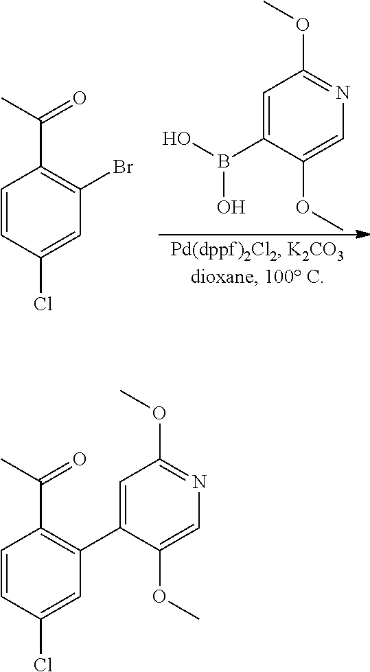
C1=C(B(O)O)C(OC)=CN=C1OC.C1=CC(Cl)=CC(Br)=C1C(C)=O.C1=CC(Cl)=CC(C2=CC(OC)=NC=C2OC)=C1C(C)=O
